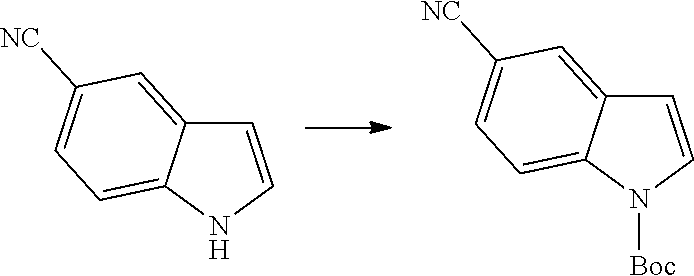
C1=CNC2=CC=C([NC])C=C12.C1=CN([Boc])C2=CC=C([NC])C=C12
